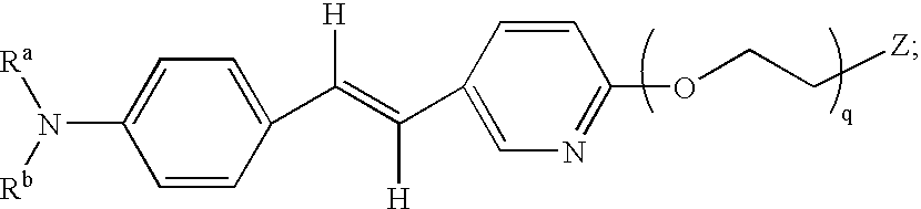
C1=CC(C(=C([H])C2=CN=C(OCC[Z])C=C2)[H])=CC=C1N([Rb])[Ra]
